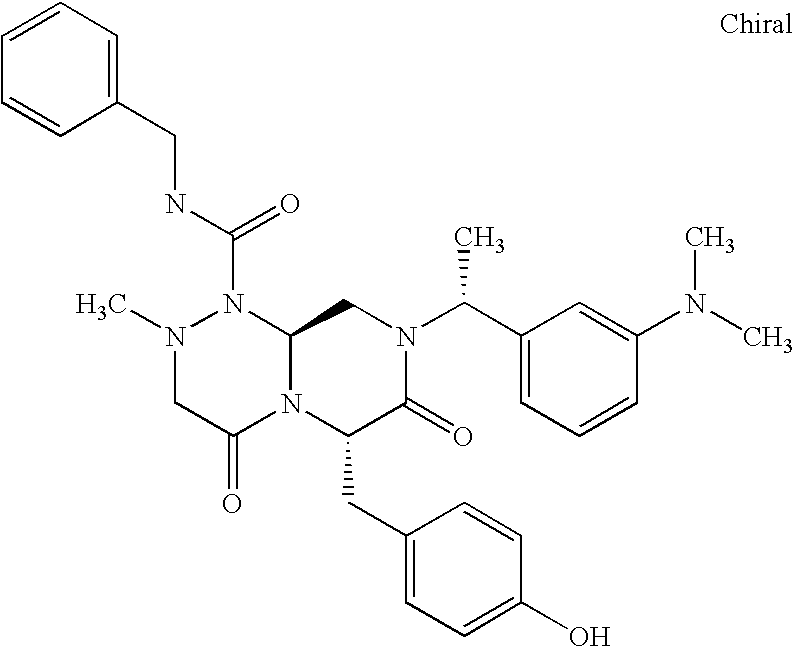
N1(C(NCC2=CC=CC=C2)=O)N(C)CC(=O)N2C1CN(C(C1=CC=CC(N(C)C)=C1)C)C(=O)C2CC1=CC=C(O)C=C1
